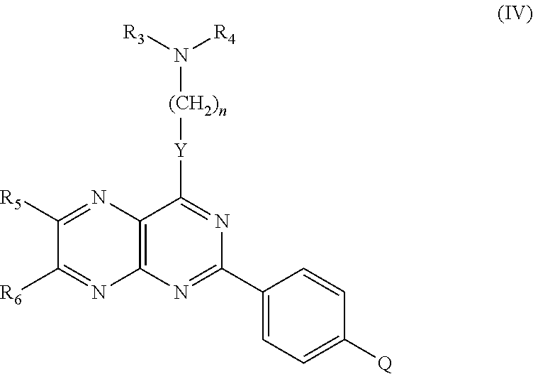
C12=C(N=C(C3=CC=C([Q])C=C3)N=C1[Y][(CH2)n]N([R4])[R3])N=C([R6])C([R5])=N2
